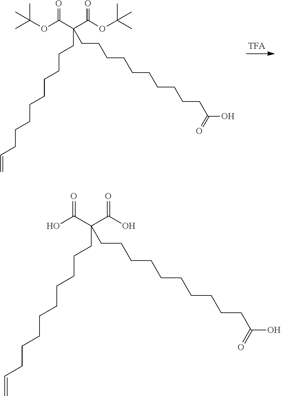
CC(OC(C(C(OC(C)(C)C)=O)(CCCCCCCCCC=C)CCCCCCCCCCC(O)=O)=O)(C)C.OC(C(C(O)=O)(CCCCCCCCCC=C)CCCCCCCCCCC(O)=O)=O
